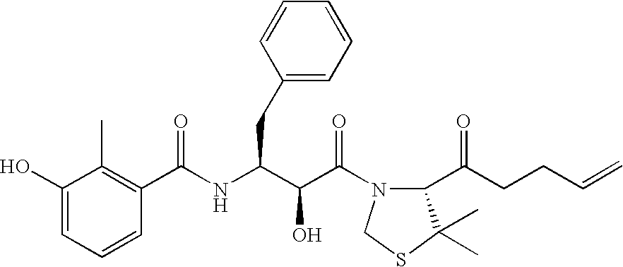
C(NC(C(C(N1C(C(CCC=C)=O)C(C)(C)SC1)=O)O)CC1=CC=CC=C1)(=O)C1=C(C)C(O)=CC=C1
